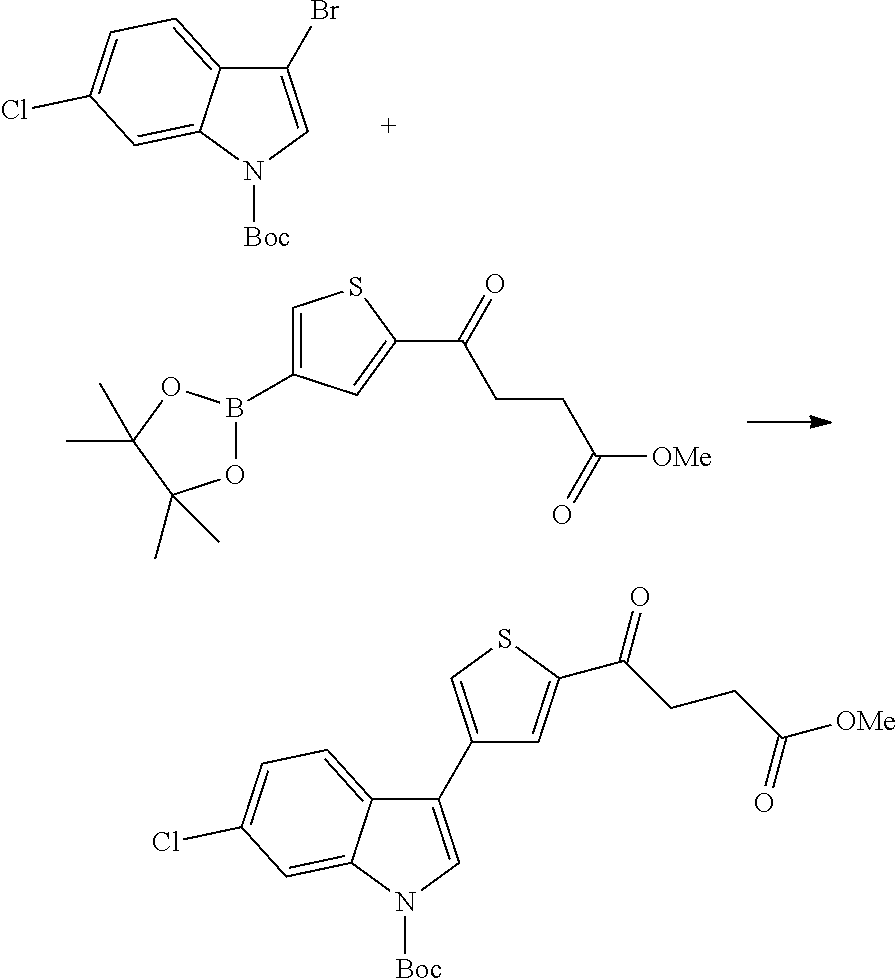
O1B(C2=CSC(C(=O)CCC([OMe])=O)=C2)OC(C)(C)C1(C)C.C1(Br)=CN([Boc])C2=CC(Cl)=CC=C12.C1(C2=CSC(C(CCC(=O)[OMe])=O)=C2)=CN([Boc])C2=CC(Cl)=CC=C12
